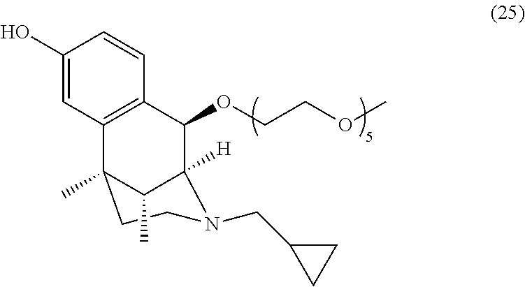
C1(O)=CC2=C(C=C1)C(OCCOC)C1([H])N(CC3CC3)CCC2(C)C1C
